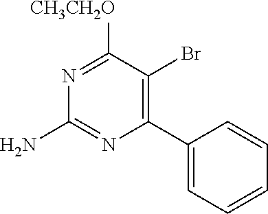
N1=C([CH3CH2O])C(Br)=C(C2=CC=CC=C2)N=C1N
